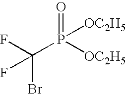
FC(P([OC2H5])([OC2H5])=O)(Br)F
